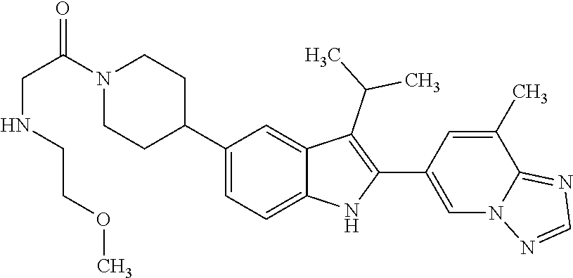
C1N(C(=O)CNCCOC)CCC(C2=CC=C3C(=C2)C(C(C)C)=C(C2=CN4C(=NC=N4)C(C)=C2)N3)C1
